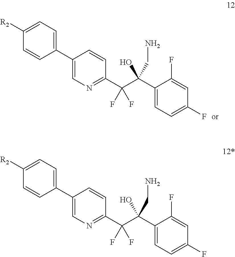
C1(C2=CC=C([R2])C=C2)=CN=C(C(C(C2=CC=C(F)C=C2F)(O)CN)(F)F)C=C1.C1(C2=CC=C([R2])C=C2)=CN=C(C(C(C2=CC=C(F)C=C2F)(O)CN)(F)F)C=C1
